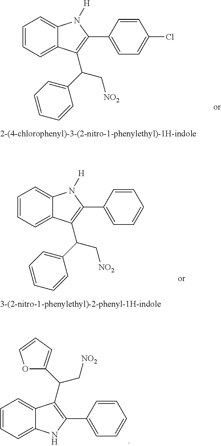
C1=CC=C2C(=C1)N([H])C(C1=CC=C(Cl)C=C1)=C2C(C1=CC=CC=C1)C[NO2].C1=CC=C2C(=C1)N([H])C(C1=CC=CC=C1)=C2C(C1=CC=CC=C1)C[NO2].C1=CC=C2C(=C1)C(C(C1=CC=CO1)C[NO2])=C(C1=CC=CC=C1)N2
